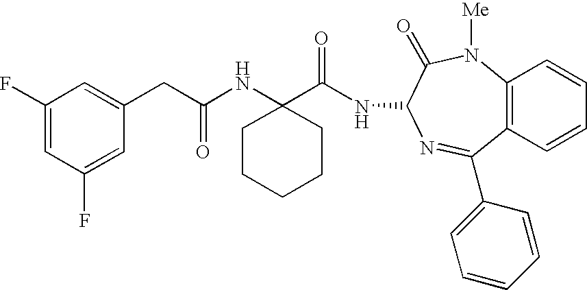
C1(F)=CC(F)=CC(CC(NC2(C(NC3C(=O)N([Me])C4=C(C=CC=C4)C(C4=CC=CC=C4)=N3)=O)CCCCC2)=O)=C1
